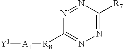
N1=NC([R7])=NN=C1[R8][A1][Y1]
